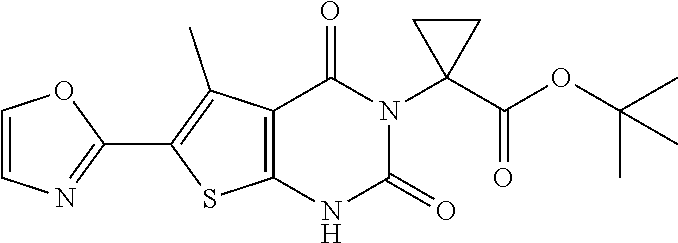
C12=C(NC(=O)N(C3(C(OC(C)(C)C)=O)CC3)C1=O)SC(C1=NC=CO1)=C2C
